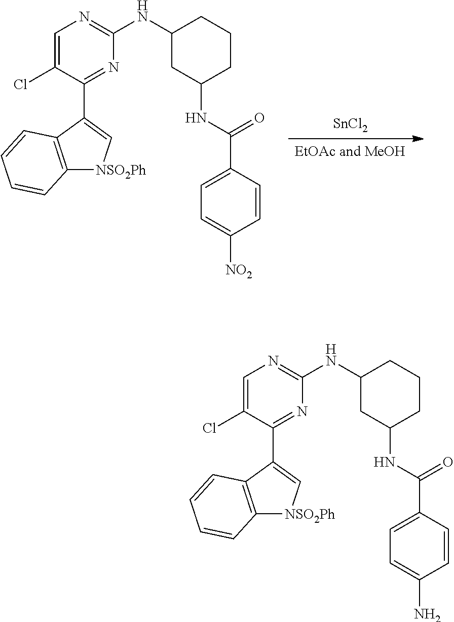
[SnCl2].[EtOAc and MeOH].C1=C(Cl)C(C2=C[NSO2Ph]C3=C2C=CC=C3)=NC(NC2CC(NC(C3=CC=C([NO2])C=C3)=O)CCC2)=N1.C1=C(Cl)C(C2=C[NSO2Ph]C3=C2C=CC=C3)=NC(NC2CC(NC(C3=CC=C(N)C=C3)=O)CCC2)=N1
